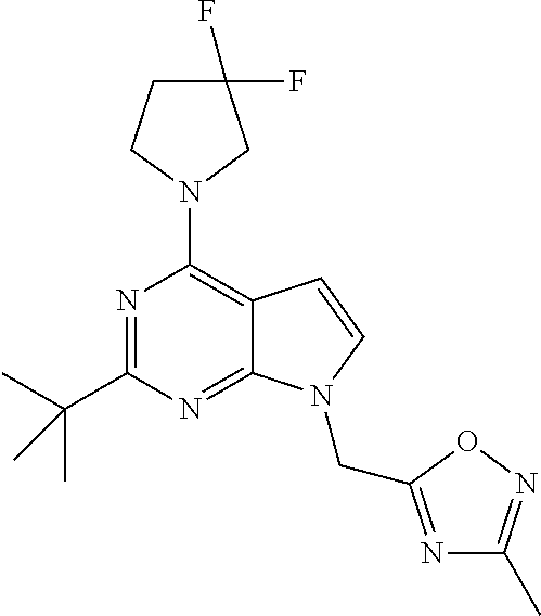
N1=C(C(C)(C)C)N=C2C(=C1N1CC(F)(F)CC1)C=CN2CC1=NC(C)=NO1
